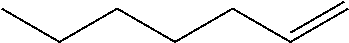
C(CCC=C)CC
